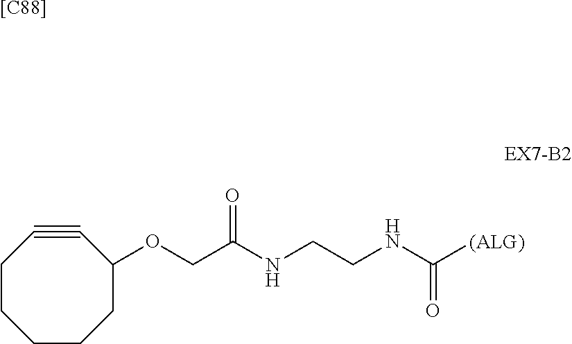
[[C88]].C(CNC([(ALG)])=O)NC(=O)COC1C#CCCCCC1
